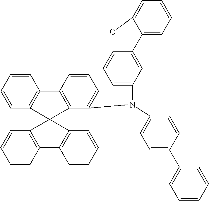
C1(C2=CC=CC=C2)=CC=C(N(C2=CC=CC3=C2C2(C4=C3C=CC=C4)C3=C(C=CC=C3)C3=C2C=CC=C3)C2=CC=C3C(=C2)C2=CC=CC=C2O3)C=C1
